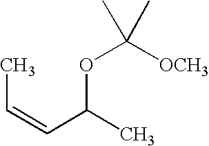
C(C)(OC(C)([OCH3])C)C=CC
